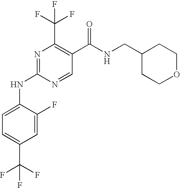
N1=C(NC2=CC=C(C(F)(F)F)C=C2F)N=CC(C(NCC2CCOCC2)=O)=C1C(F)(F)F
